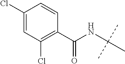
C1(Cl)=CC(Cl)=C(C(NC(C)(C)C)=O)C=C1
